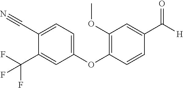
C1(C#N)=CC=C(OC2=C(OC)C=C(C([H])=O)C=C2)C=C1C(F)(F)F
